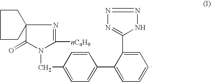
C12(C(=O)N(CC3=CC=C(C4=CC=CC=C4C4=NN=NN4)C=C3)C([nC4H9])=N1)CCCC2
